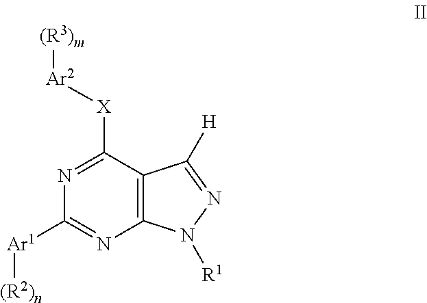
C12=C(C([X][Ar2][(R3)m])=NC([Ar1][(R2)n])=N1)C([H])=NN2[R1]
